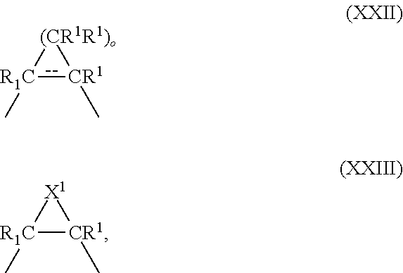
[R1C]1(C):[CR1](C)[(CR1R1)o]1.[R1C]1(C)[CR1](C)[X1]1
